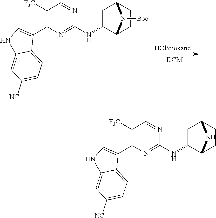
C1(NC2C3CCC(C2)N3[Boc])=NC(C2=CNC3=CC([NC])=CC=C23)=C([F3C])C=N1.C1(NC2C3CCC(C2)N3)=NC(C2=CNC3=CC([NC])=CC=C23)=C([F3C])C=N1
